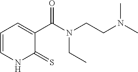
C1=CNC(=S)C(C(N(CCN(C)C)CC)=O)=C1
